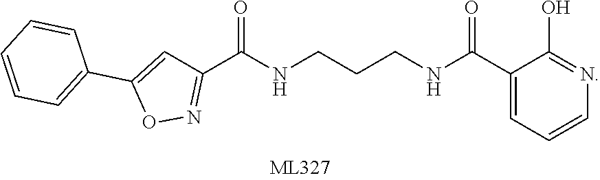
C1(C(NCCCNC(C2=NOC(C3=CC=CC=C3)=C2)=O)=O)=CC=CN=C1O
